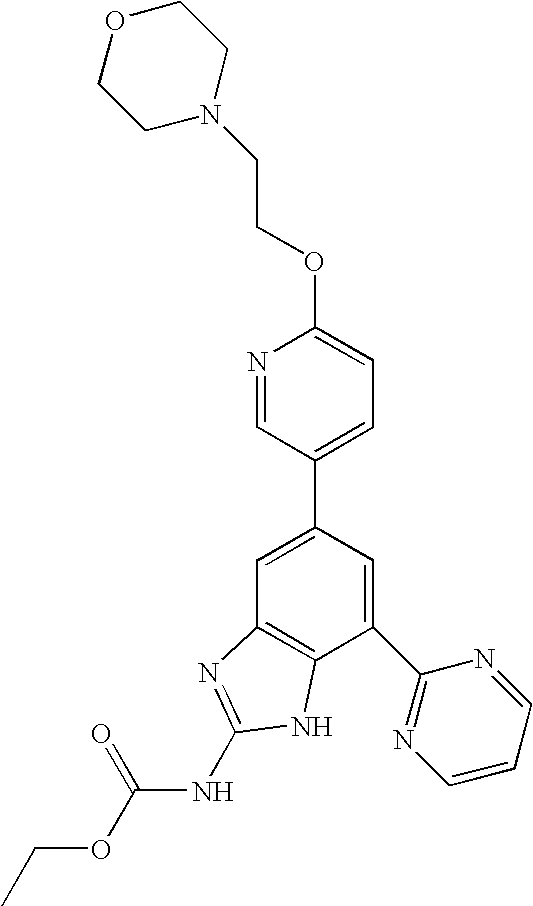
N1=CC(C2=CC3=C(C(C4=NC=CC=N4)=C2)NC(NC(OCC)=O)=N3)=CC=C1OCCN1CCOCC1
